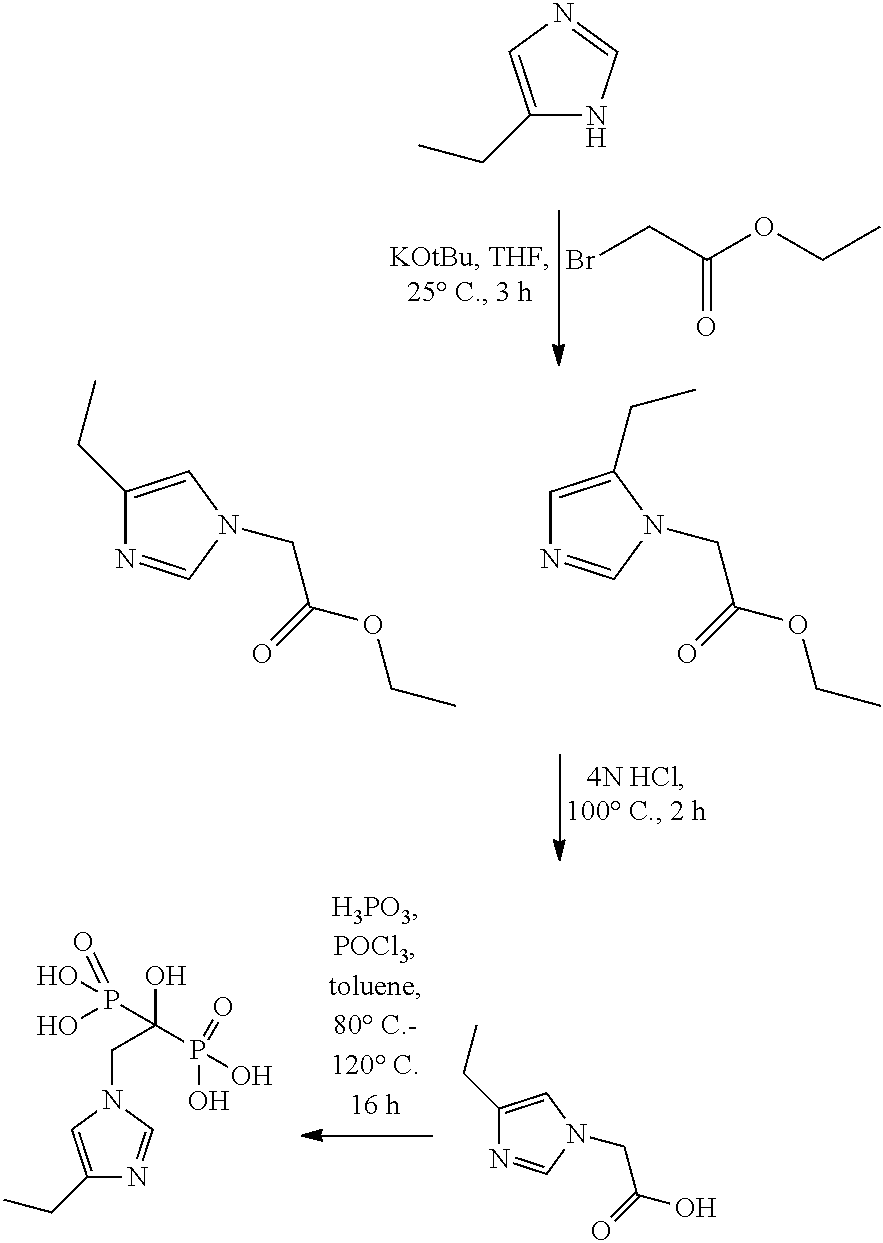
C1(CC)=CN=CN1.BrCC(OCC)=O.C1(CC)=CN(CC(=O)OCC)C=N1.C1=C(CC)N(CC(=O)OCC)C=N1.C1(CC)=CN(CC(O)(P(O)(O)=O)P(O)(O)=O)C=N1.C1(CC)=CN(CC(=O)O)C=N1
